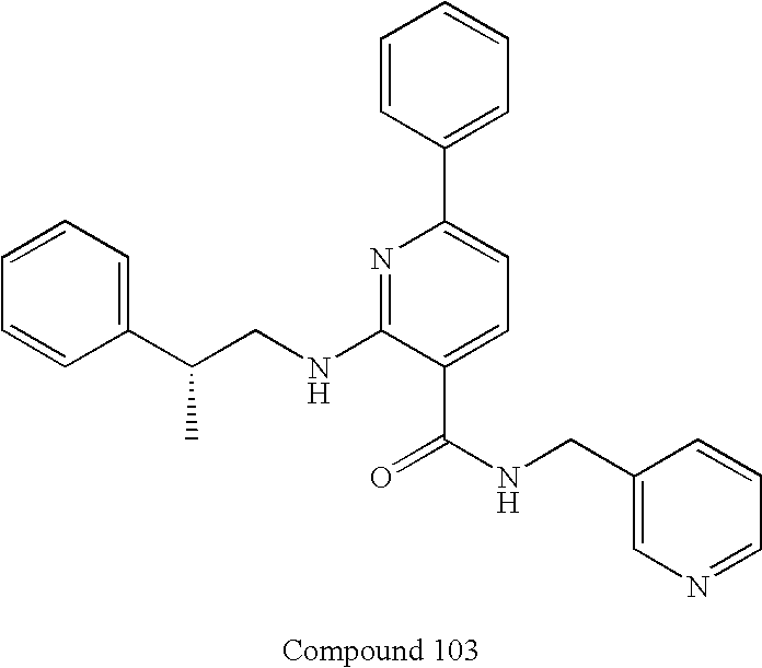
C1=CC(C(CNC2=NC(C3=CC=CC=C3)=CC=C2C(NCC2=CN=CC=C2)=O)C)=CC=C1
